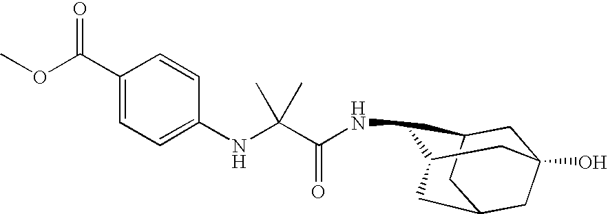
N(C1C2CC3(O)CC(CC1C3)C2)C(C(NC1=CC=C(C(OC)=O)C=C1)(C)C)=O
